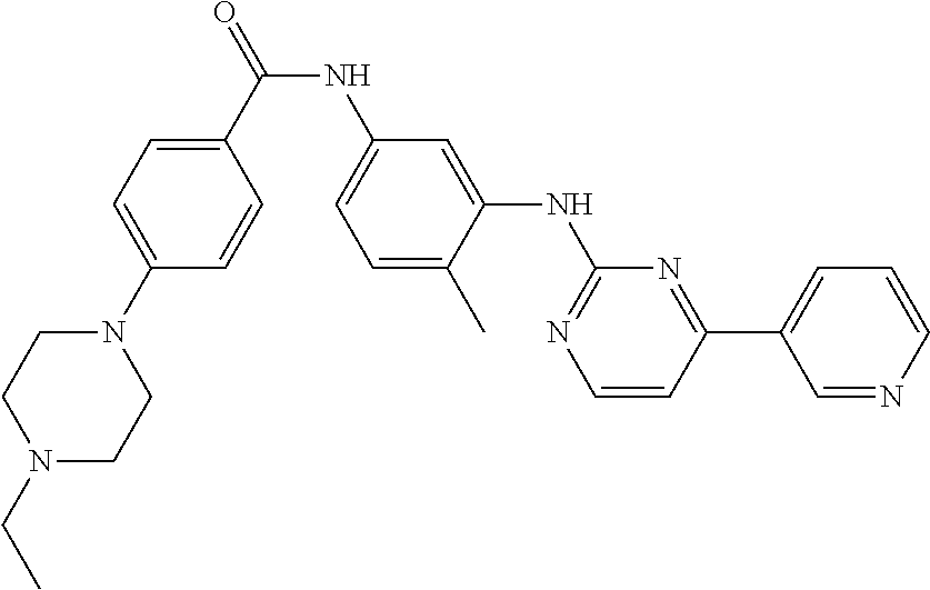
N(C(C1=CC=C(N2CCN(CC)CC2)C=C1)=O)C1=CC=C(C)C(NC2=NC=CC(C3=CC=CN=C3)=N2)=C1
